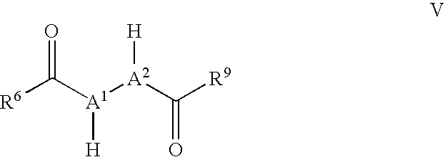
[R6]C([A1]([A2](C([R9])=O)[H])[H])=O
